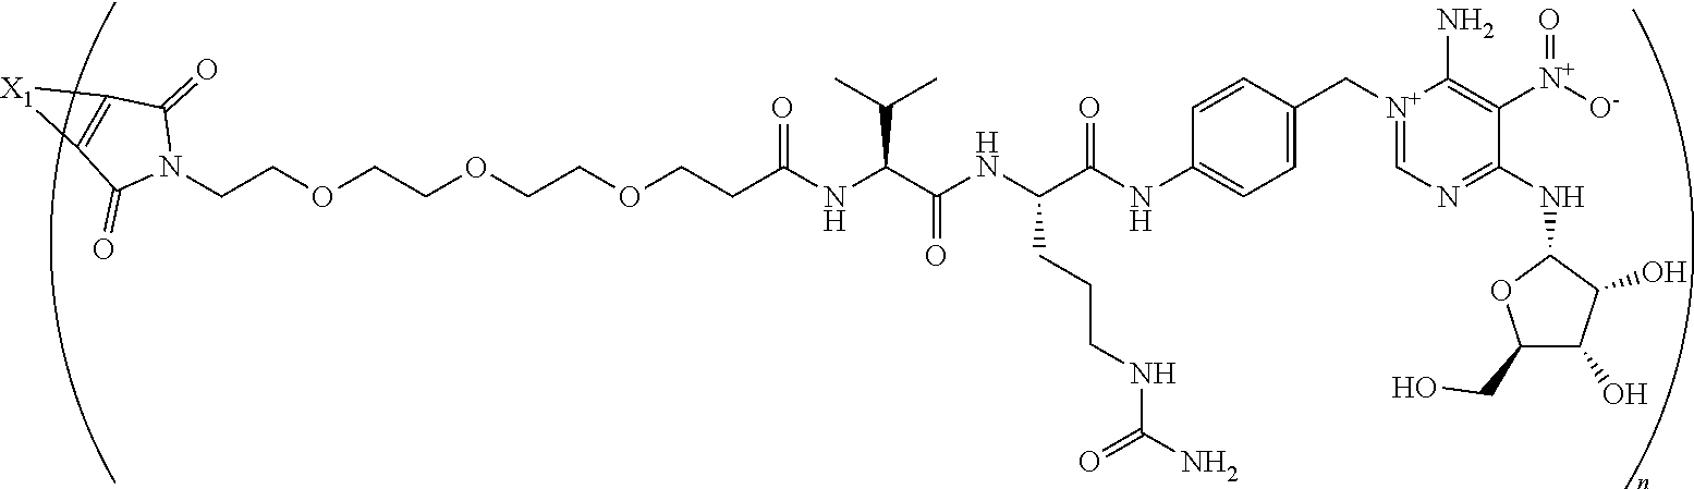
C(COCCOCCOCCC(NC(C(NC(C(NC1=CC=C(C[N+]2=CN=C(NC3OC(CO)C(O)C3O)C([N+]([O-])=O)=C2N)C=C1)=O)CCCNC(N)=O)=O)C(C)C)=O)N1C(=O)C2=C(C1=O)[X1]2
